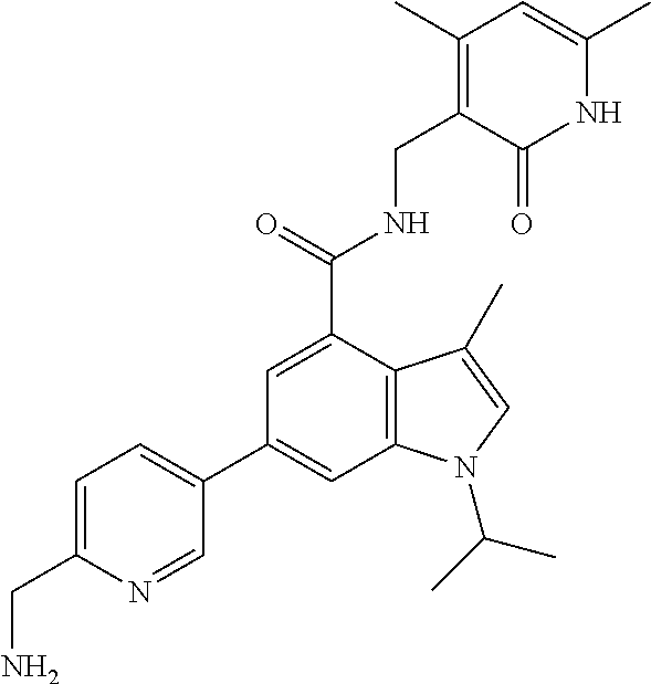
NCC1=CC=C(C2=CC3=C(C(C(=O)NCC4=C(C)C=C(C)NC4=O)=C2)C(C)=CN3C(C)C)C=N1
